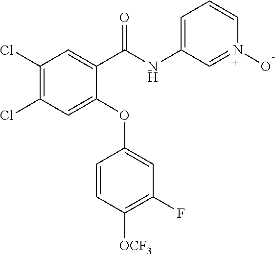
C1(C(NC2=CC=CN(O)=C2)=O)=CC(Cl)=C(Cl)C=C1OC1=CC(F)=C([OCF3])C=C1
